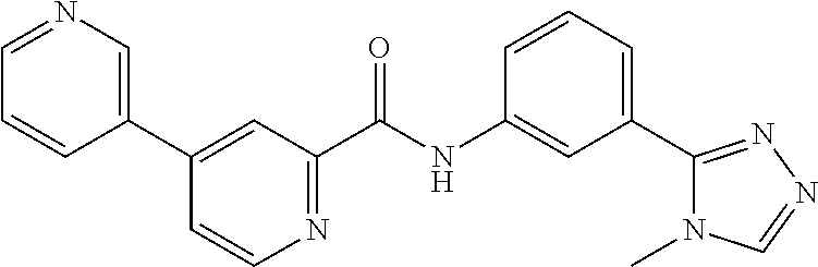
C1(C2=CN=CC=C2)=CC(C(NC2=CC(C3=NN=CN3C)=CC=C2)=O)=NC=C1
